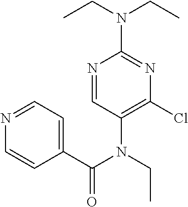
N1=CC(N(C(C2=CC=NC=C2)=O)CC)=C(Cl)N=C1N(CC)CC
